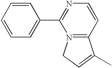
C1=CC=CC=C1C1=NC=CC2=N1CC=C2C
